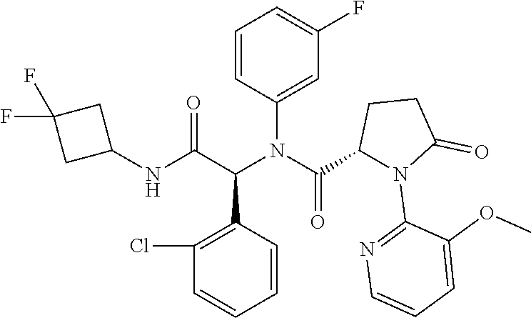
C1(Cl)=C(C(C(NC2CC(F)(F)C2)=O)N(C2=CC(F)=CC=C2)C(C2N(C3=NC=CC=C3OC)C(=O)CC2)=O)C=CC=C1
